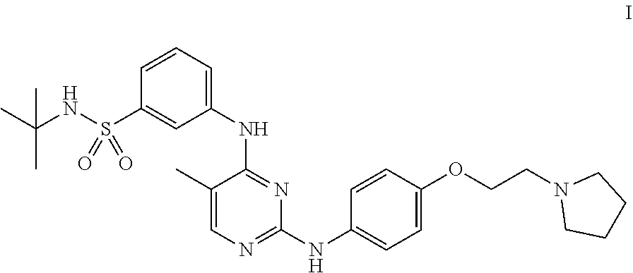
C1CN(CCOC2=CC=C(NC3=NC=C(C)C(NC4=CC=CC(S(=O)(=O)NC(C)(C)C)=C4)=N3)C=C2)CC1
